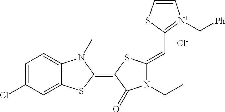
[Cl-].C1=C(Cl)C=C2C(=C1)N(C)C(=C1SC(=CC3=[N+](C[Ph])C=CS3)N(CC)C1=O)S2
